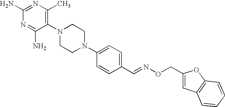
C1(N2CCN(C3=CC=C(C=NOCC4=CC5=C(O4)C=CC=C5)C=C3)CC2)=C(C)N=C(N)N=C1N
